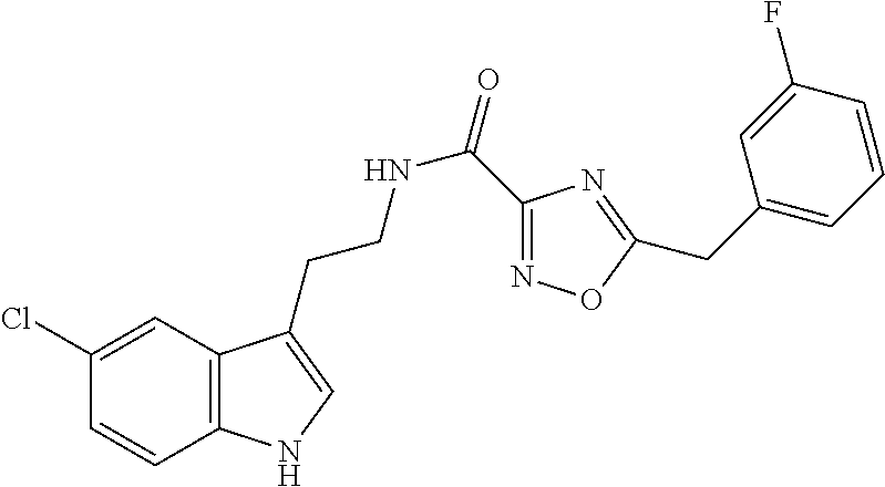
C12=C(C=C(Cl)C=C1)C(CCNC(=O)C1=NOC(CC3=CC=CC(F)=C3)=N1)=CN2
